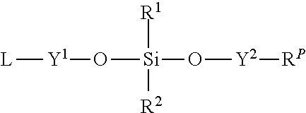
[L][Y1]O[Si]([R1])([R2])O[Y2][RP]
